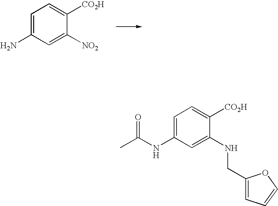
C1=C(N)C=C([NO2])C([CO2H])=C1.C1=C(NC(C)=O)C=C(NCC2=CC=CO2)C([CO2H])=C1
